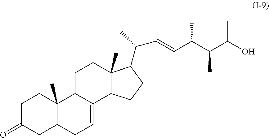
C1C(=O)CC2C(C)(C1)C1C(=CC2)C2C(C)(CC1)C(C(C)C=CC(C(C([OH])C)C)C)CC2
